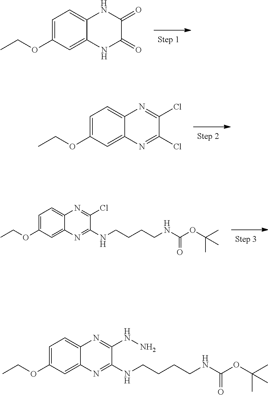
C1=C(OCC)C=C2C(=C1)N=C(Cl)C(Cl)=N2.C1=C(OCC)C=C2C(=C1)NC(=O)C(=O)N2.N(CCCCNC(OC(C)(C)C)=O)C1=NC2=CC(OCC)=CC=C2N=C1Cl.N(CCCCNC(OC(C)(C)C)=O)C1=NC2=CC(OCC)=CC=C2N=C1NN
